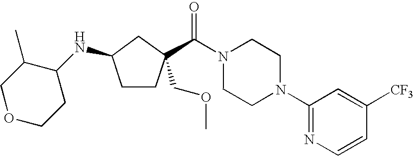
C1CC(C(N2CCN(C3=NC=CC([CF3])=C3)CC2)=O)(COC)CC1NC1C(C)COCC1
